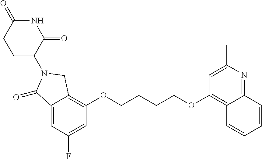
C1(=O)NC(=O)C(N2CC3=C(OCCCCOC4=C5C(=NC(C)=C4)C=CC=C5)C=C(F)C=C3C2=O)CC1
